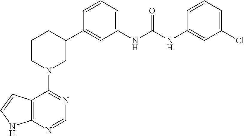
C12=C(N=CN=C1N1CC(C3=CC(NC(NC4=CC(Cl)=CC=C4)=O)=CC=C3)CCC1)NC=C2
